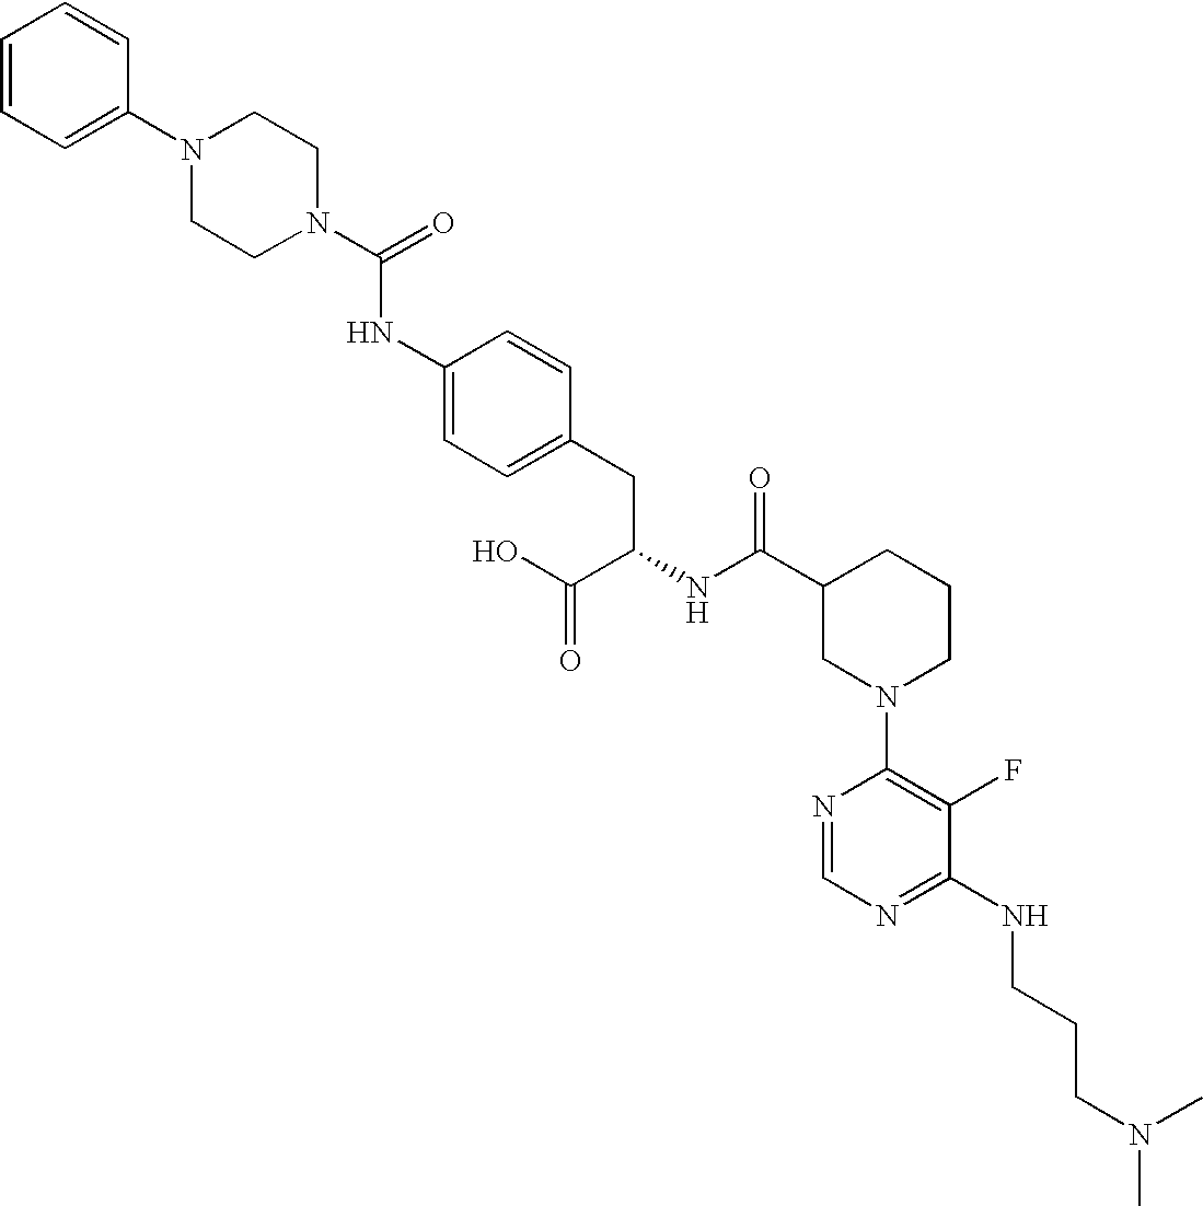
N1(C2=CC=CC=C2)CCN(C(=O)NC2=CC=C(CC(NC(C3CN(C4=C(F)C(NCCCN(C)C)=NC=N4)CCC3)=O)C(O)=O)C=C2)CC1
